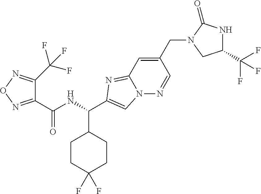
C1(C(NC(C2CCC(F)(F)CC2)C2=CN3C(=N2)C=C(CN2CC(C(F)(F)F)NC2=O)C=N3)=O)=NON=C1C(F)(F)F
